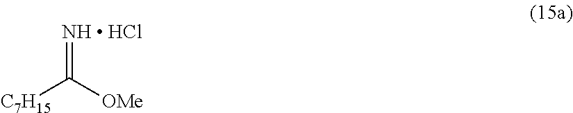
[NH  HCl]=C([OMe])[C7H15]
